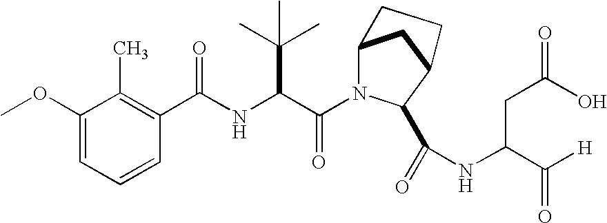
C1=CC=C(OC)C(C)=C1C(NC(C(N1C2CC(C1C(=O)NC(CC(O)=O)C([H])=O)CC2)=O)C(C)(C)C)=O
